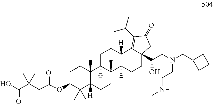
OC(C(CC(OC1C(C)(C)C2([H])C(C)(CC1)C1([H])C(C)(CC2)C2(C)C([H])(CC1)C1=C(C(C)C)C(=O)CC1(C(CN(CC1CCC1)CCNC)O)CC2)=O)(C)C)=O
